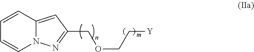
C1=CC2=CC(COCC[Y])=NN2C=C1
